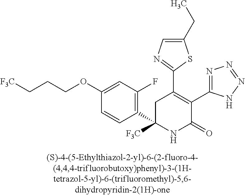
C1(C2=C(C3=NN=NN3)C(=O)NC(C3=C(F)C=C(OCCC[F3C])C=C3)([F3C])C2)=NC=C(CC)S1
